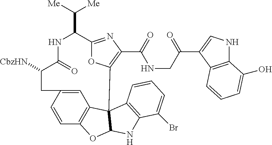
C(C1C2=NC(C(NCC(=O)C3=CNC4=C3C=CC=C4O)=O)=C(O2)C23C4=C(C=CC(=C4)CC([CbzHN])C(=O)N1)OC2NC1=C3C=CC=C1Br)([Me])[Me]
